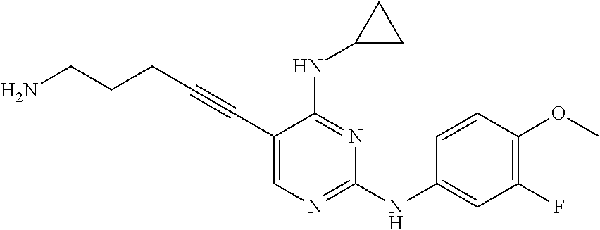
NCCCC#CC1=CN=C(NC2=CC(F)=C(OC)C=C2)N=C1NC1CC1
